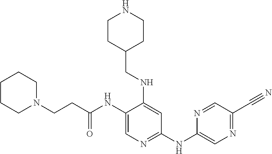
C1(NC(=O)CCN2CCCCC2)=CN=C(NC2=CN=C(C#N)C=N2)C=C1NCC1CCNCC1
